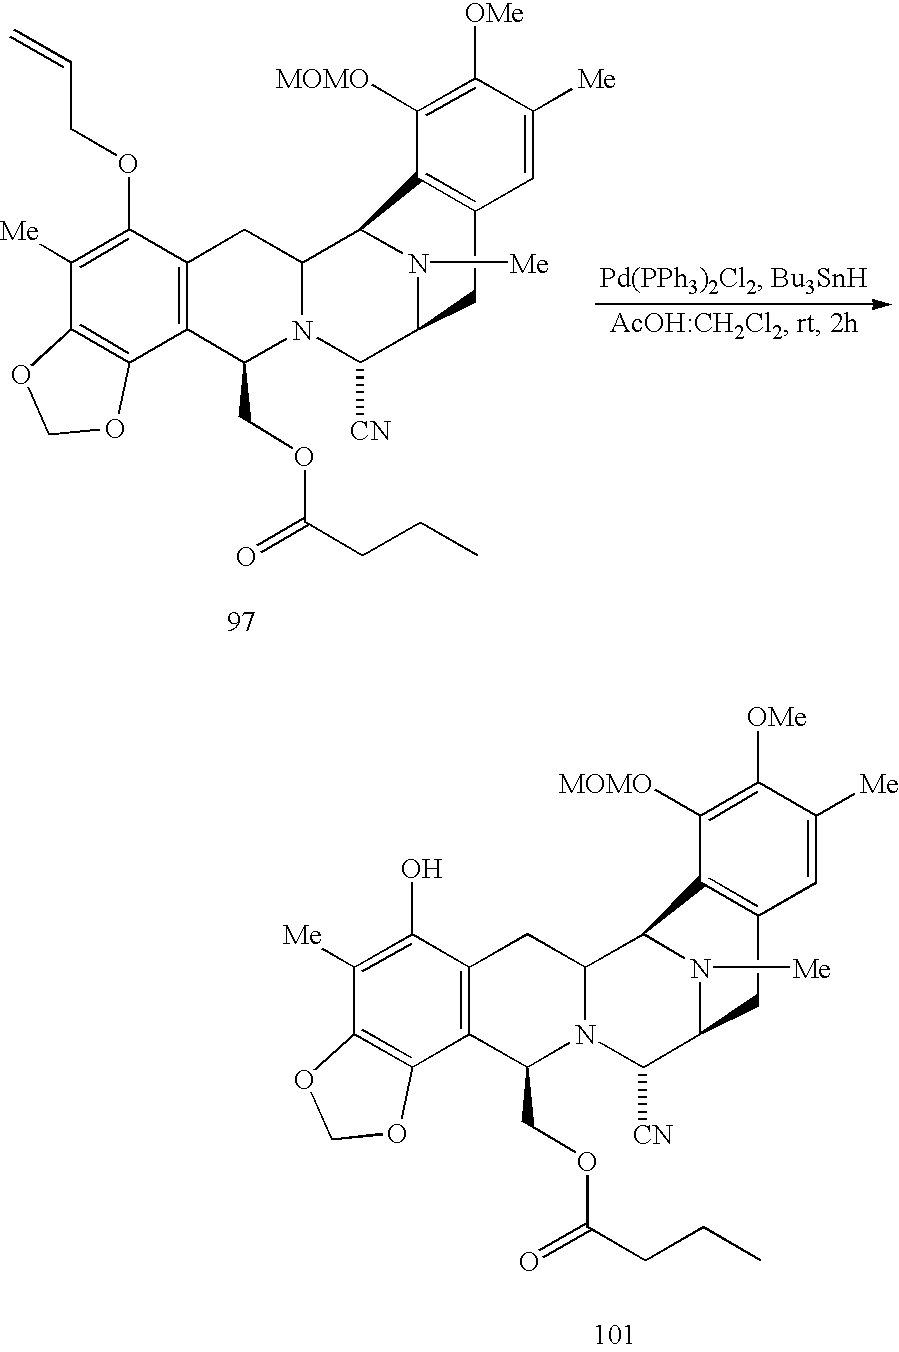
C1([Me])=C(O)C2=C(C3=C1OCO3)C(COC(=O)CCC)N1C(C3N([Me])C(C1[CN])CC1=C3C([MOMO])=C([OMe])C([Me])=C1)C2.C1([Me])=C(OCC=C)C2=C(C3=C1OCO3)C(COC(=O)CCC)N1C(C3N([Me])C(C1[CN])CC1=C3C([MOMO])=C([OMe])C([Me])=C1)C2
